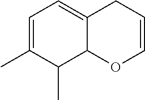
C1=C(C)C(C)C2C(=C1)CC=CO2
